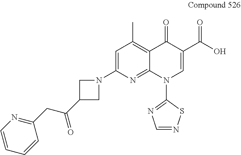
C1=C(N2CC(C(CC3=NC=CC=C3)=O)C2)N=C2C(=C1C)C(=O)C(C(O)=O)=CN2C1=NC=NS1
